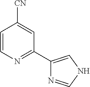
C1=CN=C(C2=CNC=N2)C=C1[CN]
